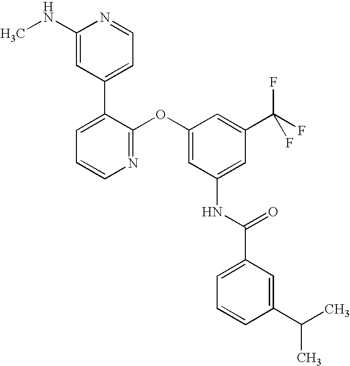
C1(NC)=CC(C2=CC=CN=C2OC2=CC(NC(C3=CC=CC(C(C)C)=C3)=O)=CC(C(F)(F)F)=C2)=CC=N1
